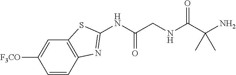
C1=CC2=C(C=C1[F3CO])SC(NC(CNC(C(N)(C)C)=O)=O)=N2
